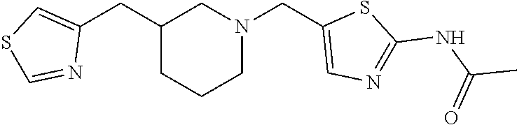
C(C1CCCN(CC2=CN=C(NC(=O)C)S2)C1)C1=CSC=N1
